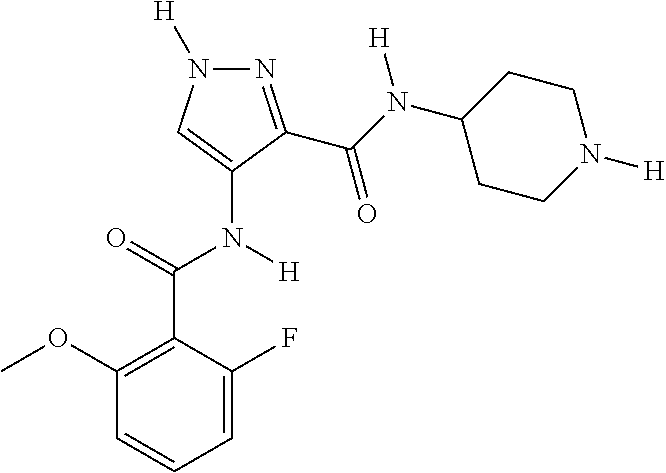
N1=C(C(=O)N(C2CCN([H])CC2)[H])C(N([H])C(C2=C(OC)C=CC=C2F)=O)=CN1[H]
